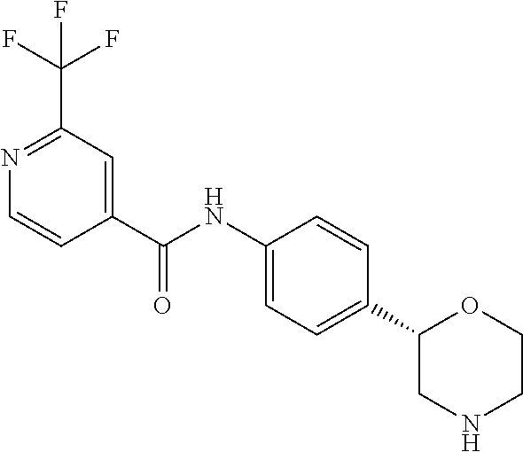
C1(C(NC2=CC=C(C3CNCCO3)C=C2)=O)=CC(C(F)(F)F)=NC=C1
